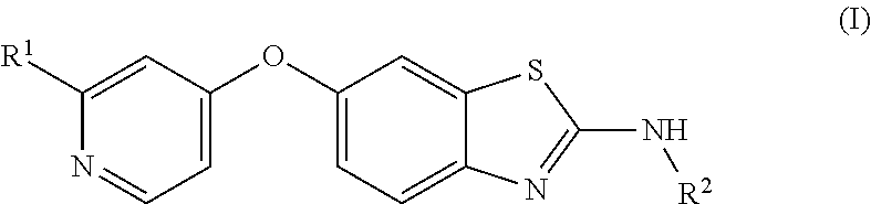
C1([R1])=CC(OC2=CC=C3C(=C2)SC(N[R2])=N3)=CC=N1
